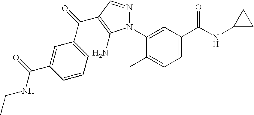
C1=C(C(NC2CC2)=O)C=C(N2N=CC(C(C3=CC=CC(C(=O)NCC)=C3)=O)=C2N)C(C)=C1
